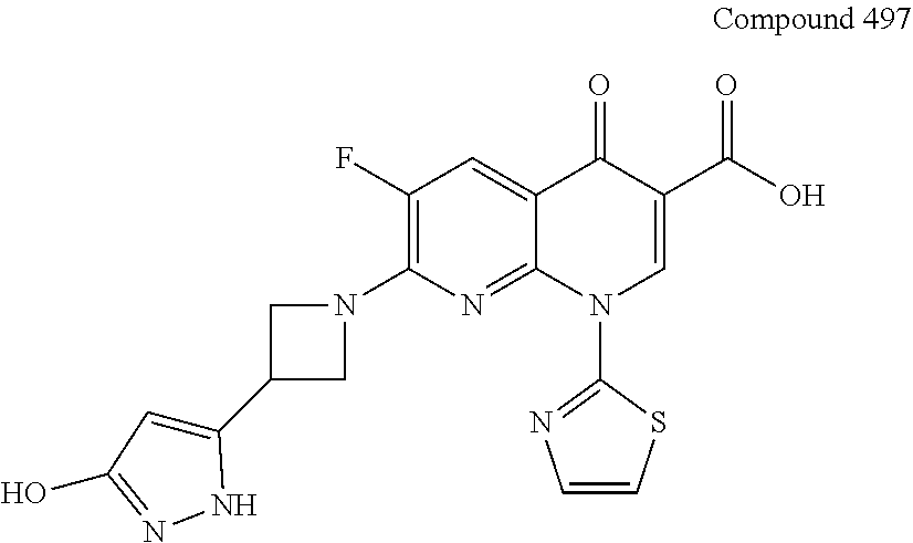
C1(F)=C(N2CC(C3=CC(O)=NN3)C2)N=C2C(=C1)C(=O)C(C(O)=O)=CN2C1=NC=CS1
